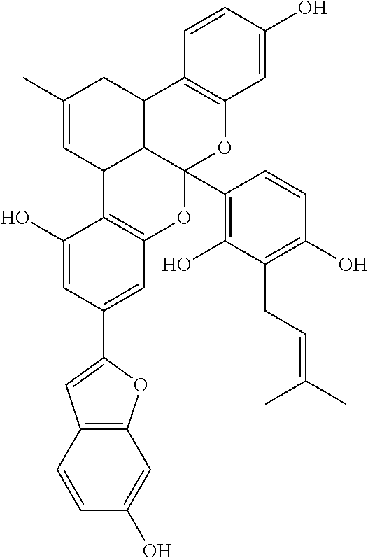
C1=CC2=C(C=C1O)OC(C1=CC3=C(C(O)=C1)C1C4C(C5=C(O)C(CC=C(C)C)=C(O)C=C5)(O3)OC3=C(C4CC(C)=C1)C=CC(O)=C3)=C2
